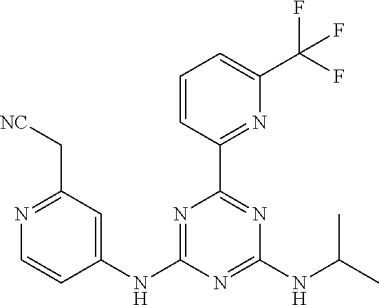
C1=CC(C2=NC(NC(C)C)=NC(NC3=CC(C[NC])=NC=C3)=N2)=NC(C(F)(F)F)=C1
